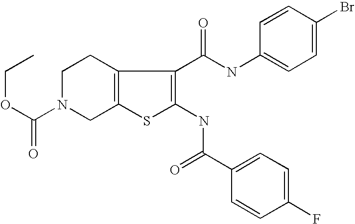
C12=C(SC(NC(C3=CC=C(F)C=C3)=O)=C1C(NC1=CC=C(Br)C=C1)=O)CN(C(OCC)=O)CC2
